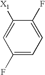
C1(F)=CC=C(F)C([X1])=C1
